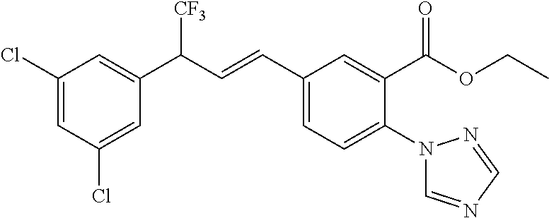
C1(C(C=CC2=CC=C(N3C=NC=N3)C(C(=O)OCC)=C2)[CF3])=CC(Cl)=CC(Cl)=C1
